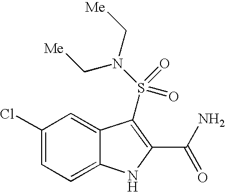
C1(Cl)=CC=C2C(=C1)C(S(N(C[Me])C[Me])(=O)=O)=C(C(N)=O)N2
